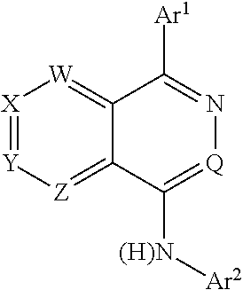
[X]1=[Y][Z]=C2C(=[W]1)C([Ar1])=N[Q]=C2[(H)N][Ar2]
